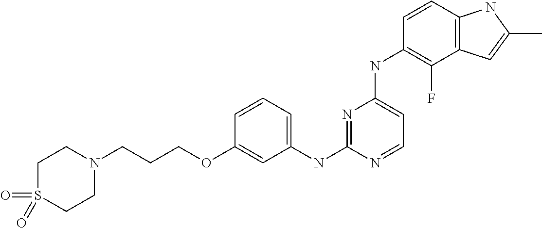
O(C1=CC(NC2=NC(NC3=C(F)C4=C(C=C3)NC(C)=C4)=CC=N2)=CC=C1)CCCN1CCS(=O)(=O)CC1
